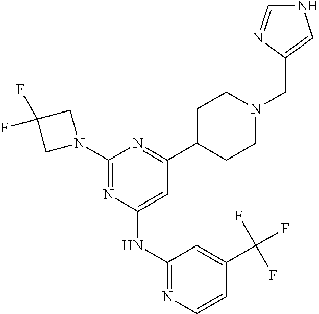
N1=C(N2CC(F)(F)C2)N=C(C2CCN(CC3=CNC=N3)CC2)C=C1NC1=NC=CC(C(F)(F)F)=C1
